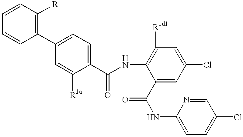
C1(C2=CC=C(C(NC3=C([R1d1])C=C(Cl)C=C3C(NC3=CC=C(Cl)C=N3)=O)=O)C([R1a])=C2)=C([R])C=CC=C1
